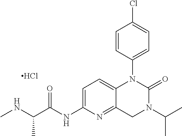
C1=CC(N2C3=CC=C(NC(C(NC)C)=O)N=C3CN(C(C)C)C2=O)=CC=C1Cl.Cl
